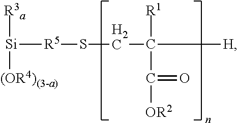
[R3a][Si]([(OR4)(3-a)])[R5]SCC([R1])([H])C([OR2])=O
